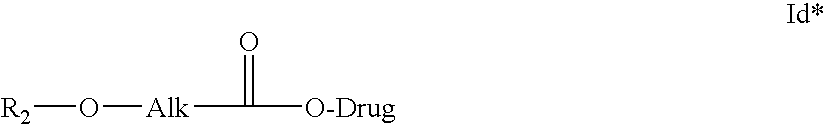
[R2]O[Alk]C([O-Drug])=O
